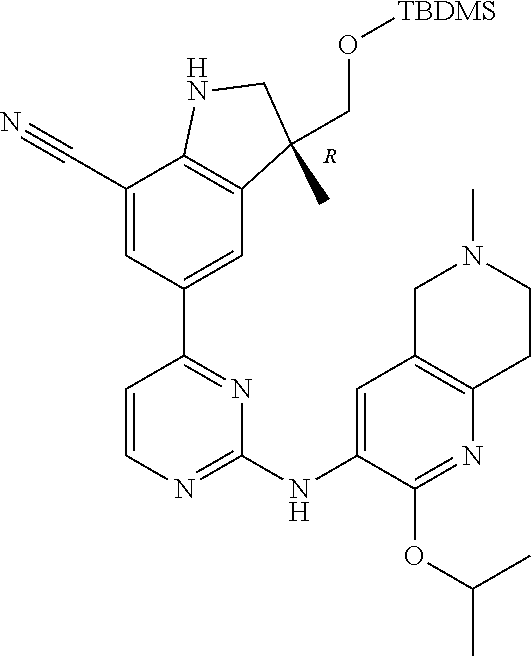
C1(C2=CC3=C(C(C#N)=C2)NCC3(C)CO[TBDMS])=NC(NC2=CC3=C(CCN(C)C3)N=C2OC(C)C)=NC=C1.[R]
